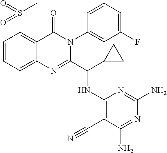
C1=CC=C2C(=C1S(=O)(C)=O)C(=O)N(C1=CC(F)=CC=C1)C(C(C1CC1)NC1=C(C#N)C(N)=NC(N)=N1)=N2
